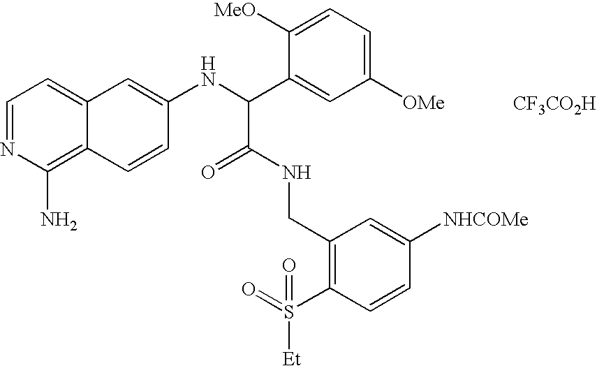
C1=NC(N)=C2C(=C1)C=C(NC(C1=CC([OMe])=CC=C1[MeO])C(=O)NCC1=C(S(=O)([Et])=O)C=CC([NHCOMe])=C1)C=C2.[CF3CO2H]
